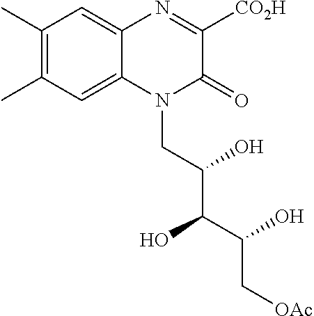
C1(C)=C(C)C=C2C(=C1)N=C([CO2H])C(=O)N2CC(C(C(C[OAc])O)O)O
